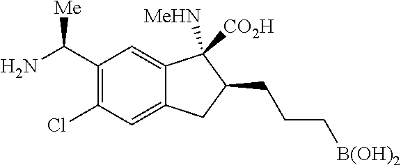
C1(C([Me])N)=C(Cl)C=C2C(=C1)C([MeHN])([CO2H])C(CCC[B(OH)2])C2
